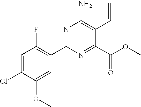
C1=C(Cl)C(OC)=CC(C2=NC(N)=C(C=C)C(C(OC)=O)=N2)=C1F
